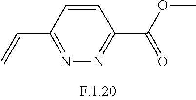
C1=CC(C=C)=NN=C1C(OC)=O
